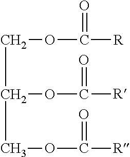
C(C(COC([R])=O)OC([R])=O)OC([R])=O
